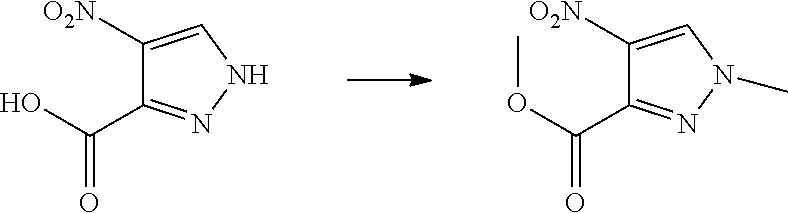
C1([O2N])=CNN=C1C(O)=O.C1([O2N])=CN(C)N=C1C(OC)=O
